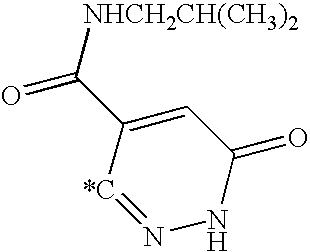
C1(C(=O)[NHCH2CH(CH3)2])=CC(=O)NN=[*C]1
